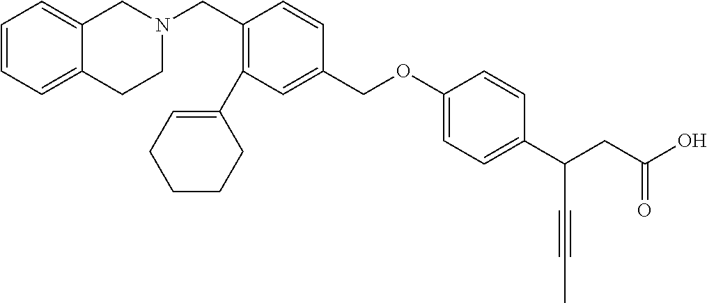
C1=CC=C2C(=C1)CN(CC1=C(C3=CCCCC3)C=C(COC3=CC=C(C(CC(O)=O)C#CC)C=C3)C=C1)CC2
